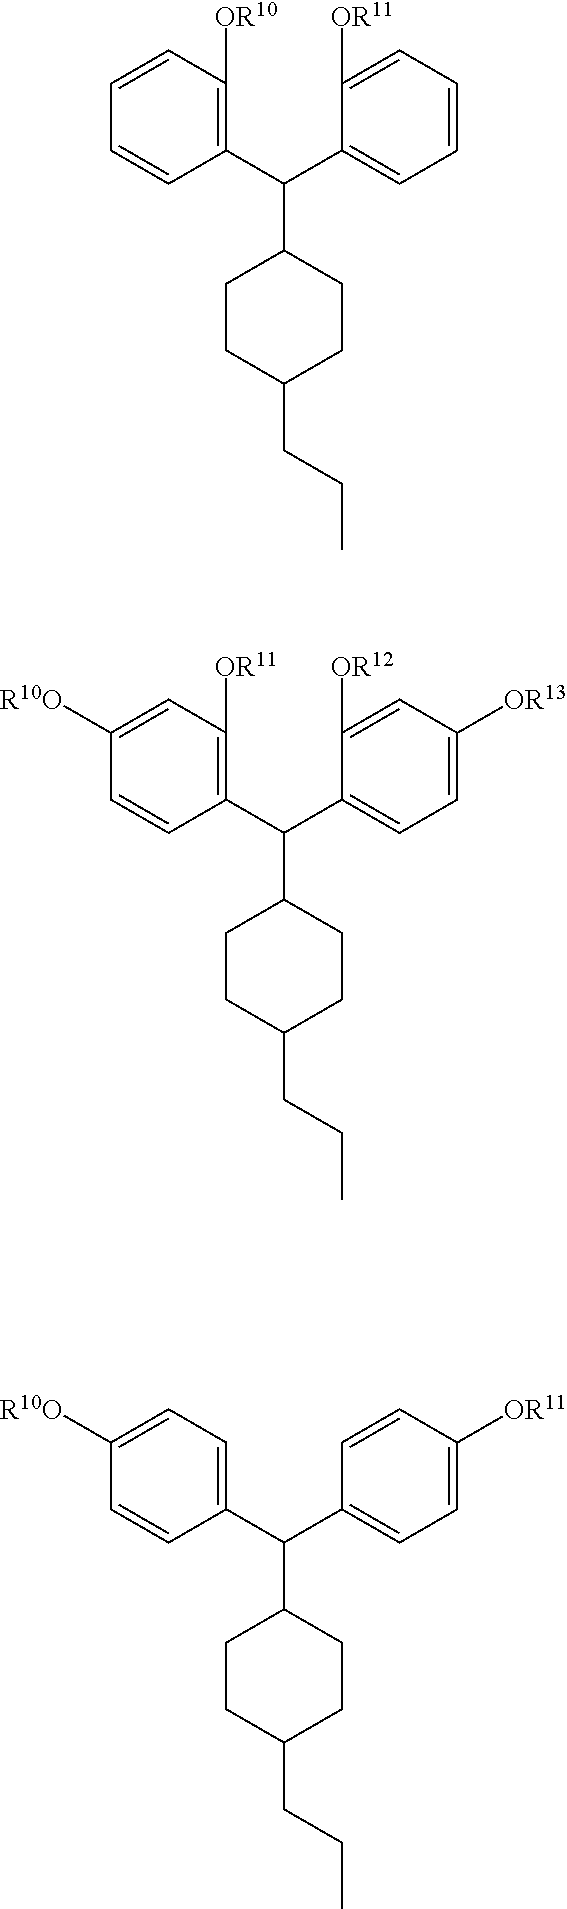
C1(C(C2=C([OR10])C=CC=C2)C2CCC(CCC)CC2)=CC=CC=C1[OR11].C1(C(C2=C([OR11])C=C([R10O])C=C2)C2CCC(CCC)CC2)=CC=C([OR13])C=C1[OR12].C1(C(C2=CC=C([R10O])C=C2)C2CCC(CCC)CC2)=CC=C([OR11])C=C1
